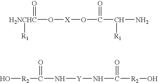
[H2NCHC](O[X]OC(=O)C(N)[R1])([R1])=O.O[R2]C(N[Y]NC([R2]O)=O)=O
